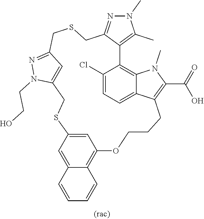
N1=C2C=C(N1CCO)CSC1=CC(=C3C(=C1)C=CC=C3)OCCCC1=C(C(=O)O)N(C)C3=C(C4=C(C)N(C)N=C4CSC2)C(Cl)=CC=C31
